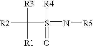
[R2]C([R3])([R1])S(=N[R5])([R4])=O
